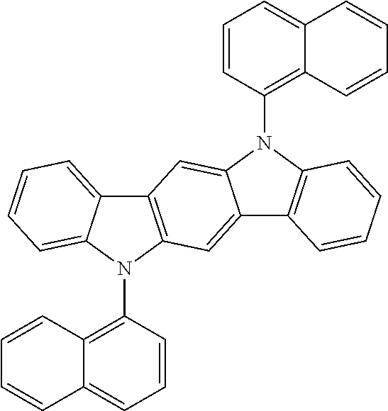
C12=C(N3C4=CC=CC=C4C4=C3C=C3C(=C4)N(C4=C5C(=CC=C4)C=CC=C5)C4=C3C=CC=C4)C=CC=C1C=CC=C2
